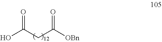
OC(CC([OBn])=O)=O
